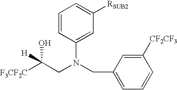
[F3CF2C]C(CN(C1=CC([RSUB2])=CC=C1)CC1=CC=CC([CF2CF3])=C1)([H])O
